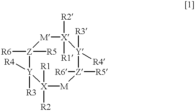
[Z]1([R6])([R5])[Y]([R3])([R4])[X]([R1])([R2])[M][Z]([R5])([R6])[Y]([R3])([R4])[X]([R2])([R1])[M]1
